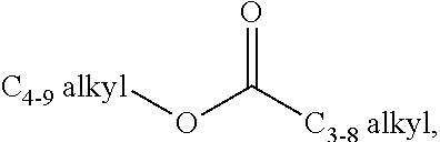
C(=O)([C3-8 alkyl])O[C4-9 alkyl]
